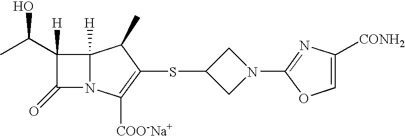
C1(C(C)O)([H])C(=O)N2C1([H])C(C)C(SC1CN(C3=NC([CONH2])=CO3)C1)=C2[COO-Na+]
